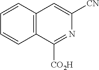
C1=CC2=C(C=C1)C=C([CN])N=C2[CO2H]
